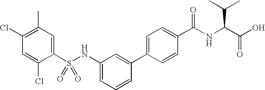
C1(C)=C(Cl)C=C(Cl)C(S(NC2=CC=CC(C3=CC=C(C(NC(C(=O)O)C(C)C)=O)C=C3)=C2)(=O)=O)=C1
